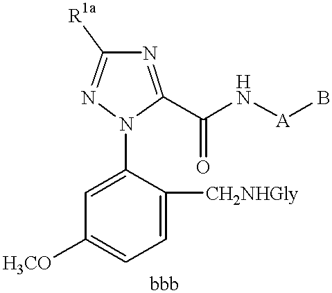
C1=C([CH2NHGly])C(N2C(C(N[A]B)=O)=NC([R1a])=N2)=CC([H3CO])=C1
